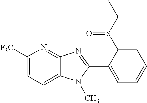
C1([F3C])=CC=C2C(=N1)N=C(C1=CC=CC=C1S(CC)=O)N2C
